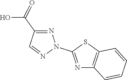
N1=C(C(O)=O)C=NN1C1=NC2=C(S1)C=CC=C2
